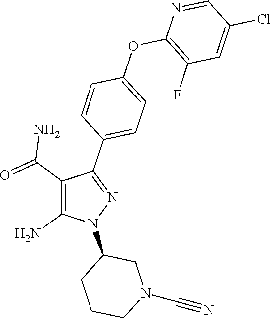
C1(C(=O)N)=C(N)N(C2CCCN(C#N)C2)N=C1C1=CC=C(OC2=C(F)C=C(Cl)C=N2)C=C1
